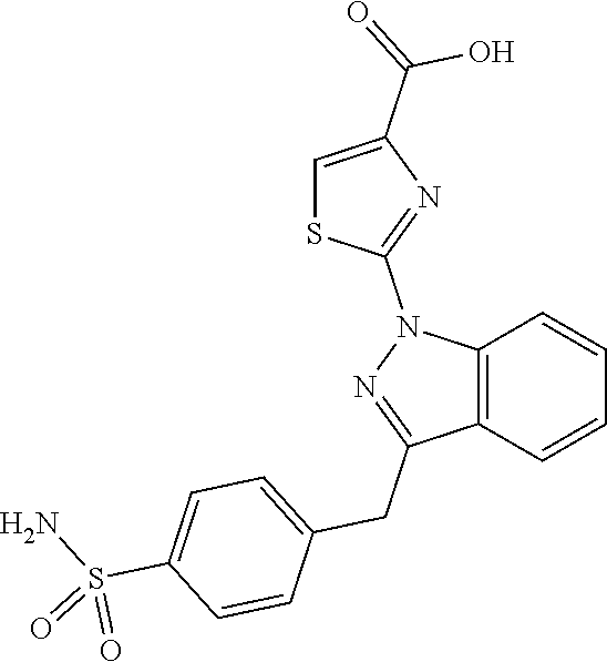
C12=C(C=CC=C1)C(CC1=CC=C(S(N)(=O)=O)C=C1)=NN2C1=NC(C(O)=O)=CS1
